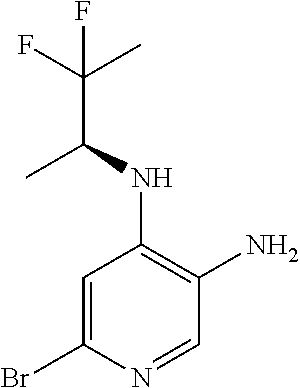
C1=C(Br)N=CC(N)=C1NC(C(F)(C)F)C
